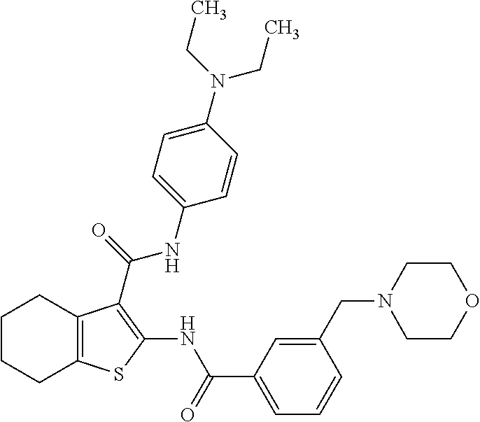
C1CCC2=C(C1)C(C(NC1=CC=C(N(CC)CC)C=C1)=O)=C(NC(C1=CC=CC(CN3CCOCC3)=C1)=O)S2
